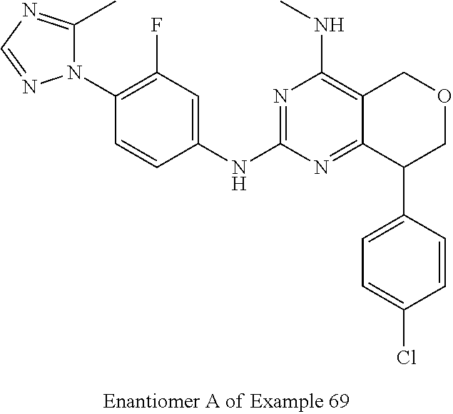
C1(F)=C(N2C(C)=NC=N2)C=CC(NC2=NC(NC)=C3C(=N2)C(C2=CC=C(Cl)C=C2)COC3)=C1
